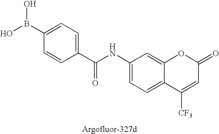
C1(B(O)O)=CC=C(C(=O)NC2=CC=C3C(=C2)OC(=O)C=C3[CF3])C=C1
